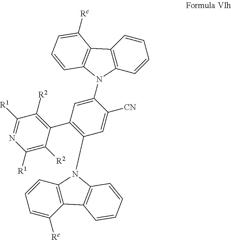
C1=C([Rc])C2=C(C=C1)N(C1=CC(C3=C([R2])C([R1])=NC([R1])=C3[R2])=C(N3C4=C(C([Rc])=CC=C4)C4=C3C=CC=C4)C=C1[CN])C1=C2C=CC=C1
